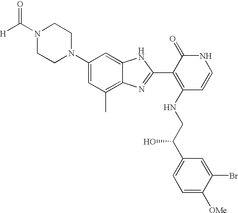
C1(N2CCN(C(=O)[H])CC2)=CC(C)=C2C(=C1)NC(C1=C(NCC(C3=CC=C([OMe])C(Br)=C3)O)C=CNC1=O)=N2
